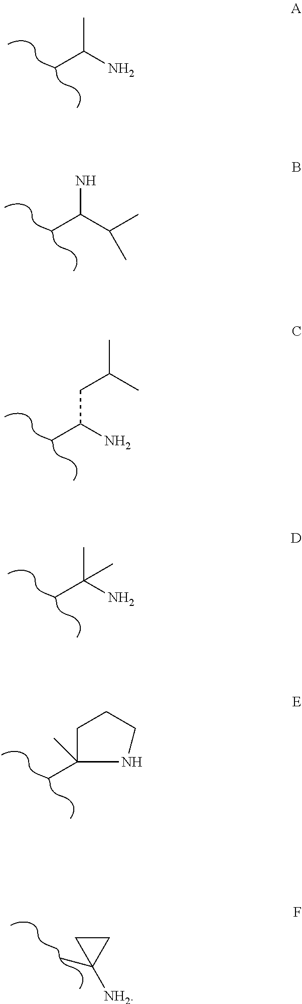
CC(N)C.CC(C(C)C)N.CC(N)CC(C)C.CC(N)(C)C.CC1(C)NCCC1.CC1([NH2])CC1
